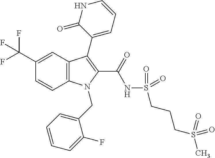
C1(C(F)(F)F)=CC2=C(C=C1)N(CC1=CC=CC=C1F)C(C(=O)NS(=O)(=O)CCCS(C)(=O)=O)=C2C1=CC=CNC1=O
